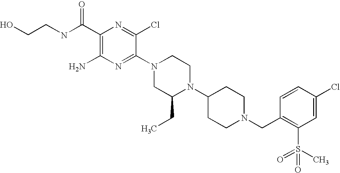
C1(C(NCCO)=O)=C(N)N=C(N2CC(CC)N(C3CCN(CC4=C(S(=O)(C)=O)C=C(Cl)C=C4)CC3)CC2)C(Cl)=N1
